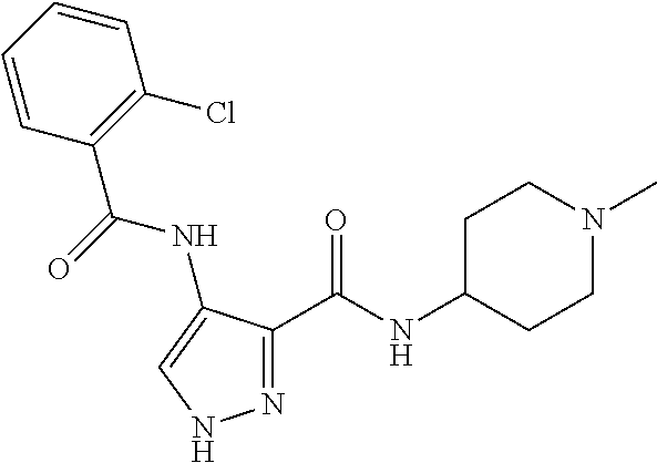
N1=C(C(NC2CCN(C)CC2)=O)C(NC(=O)C2=C(Cl)C=CC=C2)=CN1
